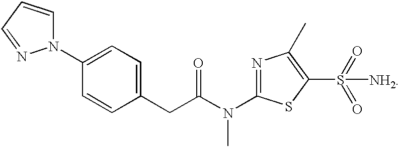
C1(N2C=CC=N2)=CC=C(CC(N(C)C2=NC(C)=C(S([NH2])(=O)=O)S2)=O)C=C1
